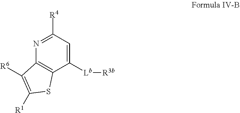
C1([Lb][R3b])=CC([R4])=NC2=C1SC([R1])=C2[R6]
